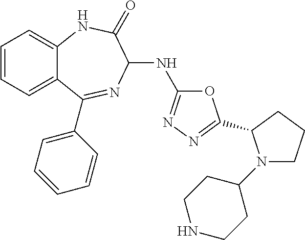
C1=CC=C2C(=C1)NC(=O)C(NC1=NN=C(C3N(C4CCNCC4)CCC3)O1)N=C2C1=CC=CC=C1
